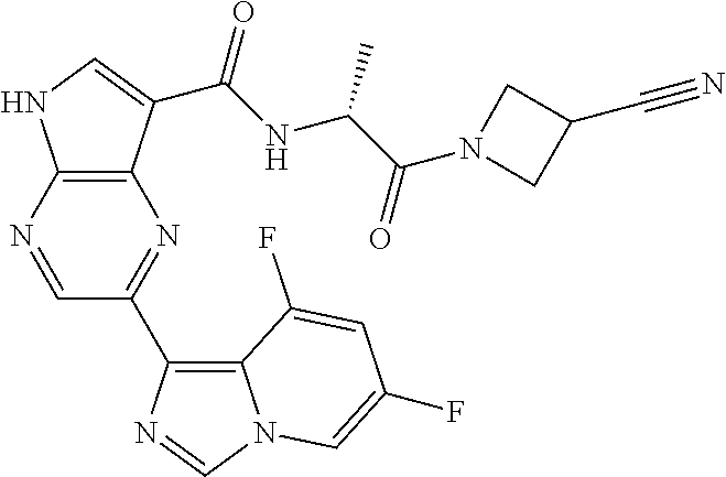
C12=C(N=CC(C3=C4N(C=N3)C=C(F)C=C4F)=N1)NC=C2C(NC(C(N1CC(C#N)C1)=O)C)=O
